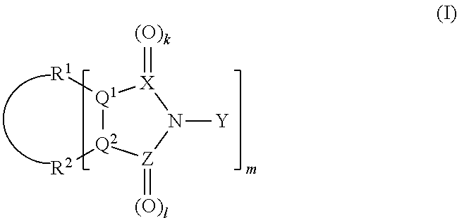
[Q1]1([R1])[Q2]([R2])[Z](=[(O)l])N([Y])[X]1=[(O)k]
